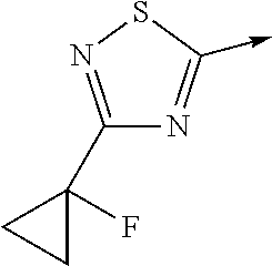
C1(C2(F)CC2)=NSC(->C)=N1
